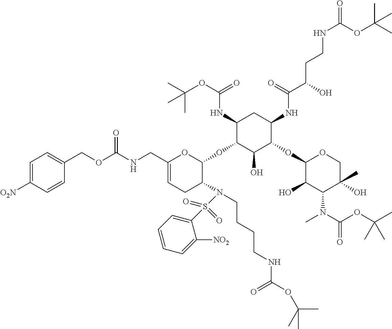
C1(NC(OC(C)(C)C)=O)C(OC2OC(CNC(=O)OCC3=CC=C([O2N])C=C3)=CCC2N(S(C2=CC=CC=C2[NO2])(=O)=O)CCCCNC(OC(C)(C)C)=O)C(O)C(OC2C(O)C(N(C)C(=O)OC(C)(C)C)C(C)(O)CO2)C(NC(C(O)CCNC(=O)OC(C)(C)C)=O)C1
